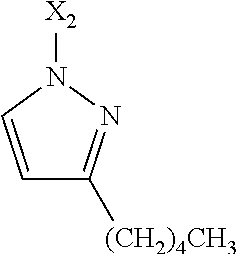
N1([X2])C=CC([(CH2)4CH3])=N1
